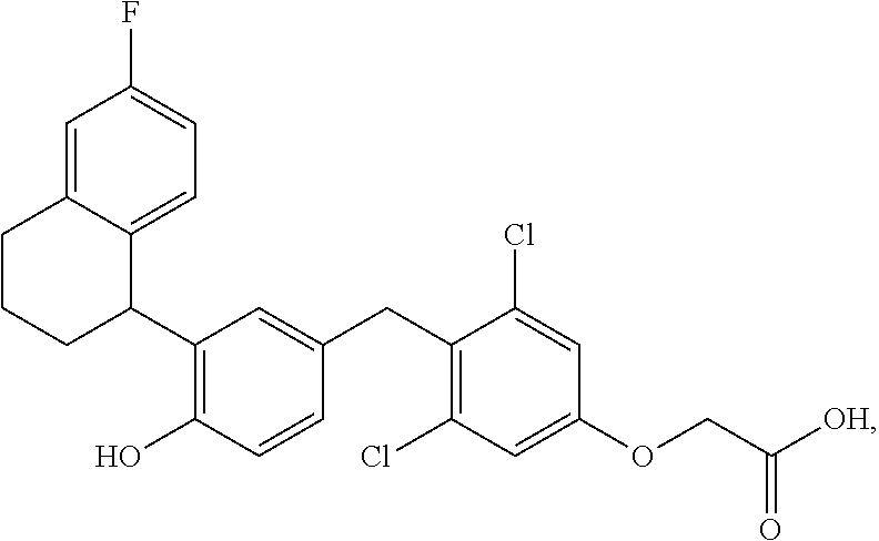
C1(C2=C(O)C=CC(CC3=C(Cl)C=C(OCC([OH])=O)C=C3Cl)=C2)C2=CC=C(F)C=C2CCC1
